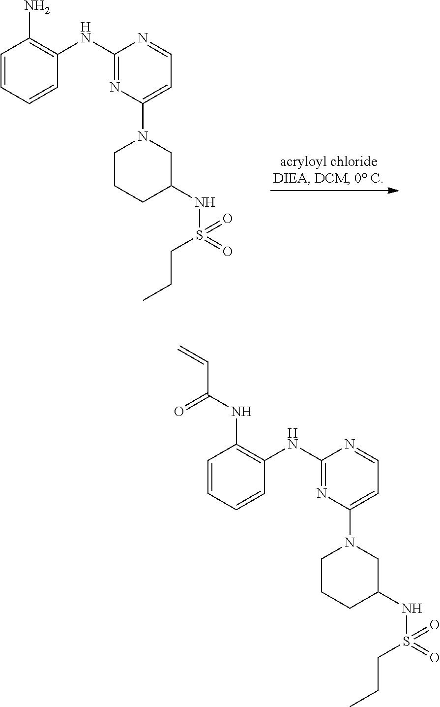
C1(NC2=C(N)C=CC=C2)=NC(N2CCCC(NS(=O)(CCC)=O)C2)=CC=N1.C1(NC2=C(NC(C=C)=O)C=CC=C2)=NC(N2CCCC(NS(=O)(CCC)=O)C2)=CC=N1
